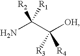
NC(C([OH])([R3])[R4])([R1])[R2]
